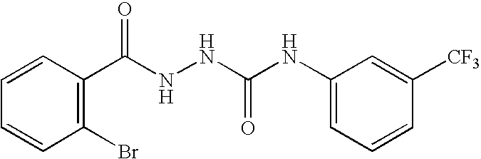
C1=CC(C(NNC(NC2=CC=CC([CF3])=C2)=O)=O)=C(Br)C=C1
